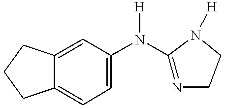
C12=CC=C(N(C3=NCCN3[H])[H])C=C1CCC2
